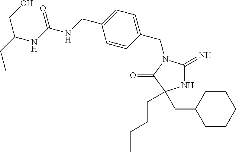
C1=CC(CN2C(=N)NC(CCCC)(CC3CCCCC3)C2=O)=CC=C1CNC(NC(CC)CO)=O
